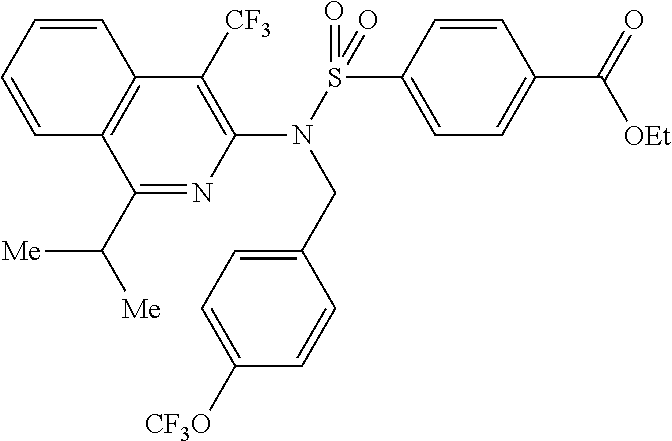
C1(C([Me])[Me])=NC(N(S(=O)(C2=CC=C(C(=O)[OEt])C=C2)=O)CC2=CC=C([CF3O])C=C2)=C([CF3])C2=C1C=CC=C2
